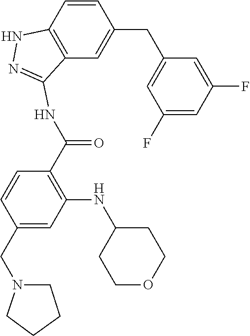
C(C1=CC(NC2CCOCC2)=C(C(=O)NC2=NNC3=C2C=C(CC2=CC(F)=CC(F)=C2)C=C3)C=C1)N1CCCC1
